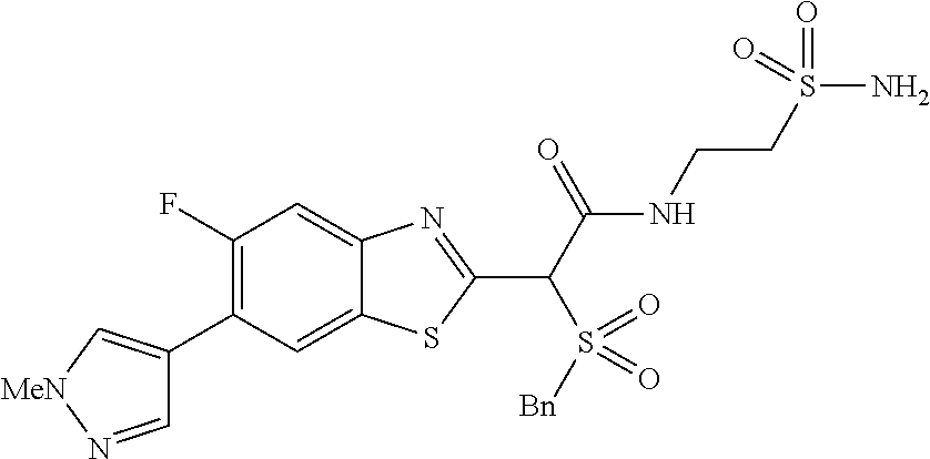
C1(C2=C[MeN]N=C2)=C(F)C=C2C(=C1)SC(C(C(NCCS(N)(=O)=O)=O)S(=O)([Bn])=O)=N2
